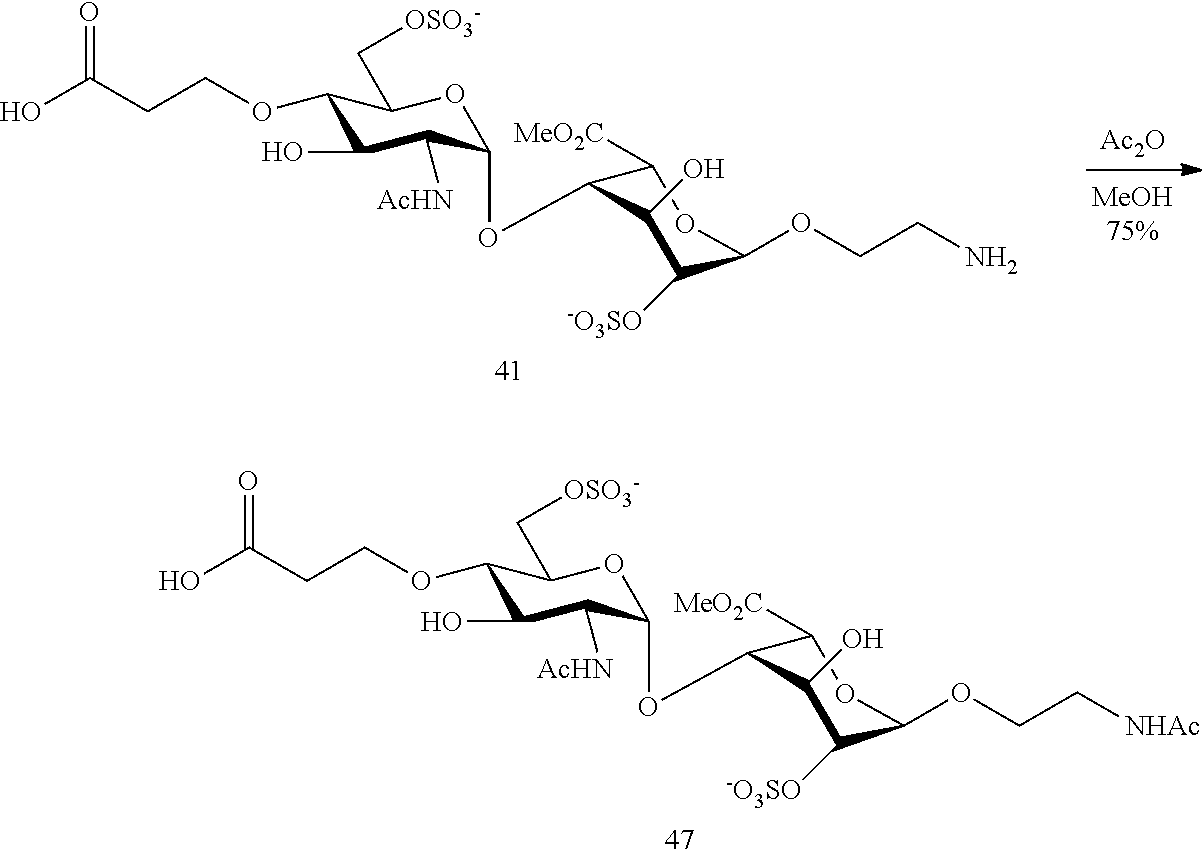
OC(CCOC1C(O)C([AcHN])C(OC2C([MeO2C])OC(OCC[NHAc])C([-O3SO])C2O)OC1C[OSO3-])=O.[Ac2O].OC(CCOC1C(O)C([AcHN])C(OC2C([MeO2C])OC(OCCN)C([-O3SO])C2O)OC1C[OSO3-])=O
